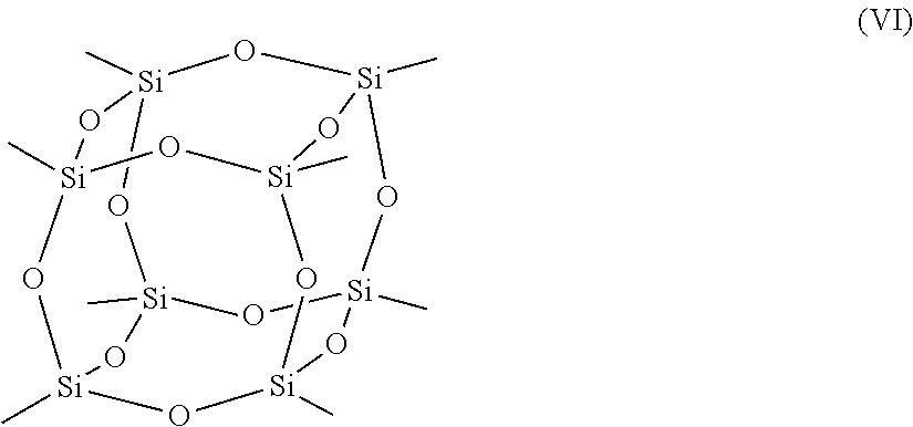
[Si]12(C)O[Si]3(C)O[Si]4(C)O[Si](C)(O1)O[Si]1(C)O[Si](C)(O[Si](C)(O[Si](C)(O1)O2)O3)O4
